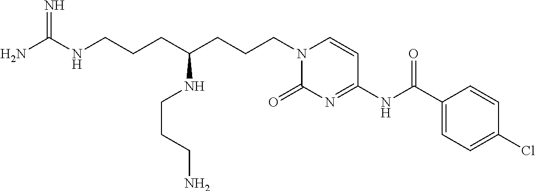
N1(CCCC(NCCCN)CCCNC(N)=N)C(=O)N=C(NC(C2=CC=C(Cl)C=C2)=O)C=C1
